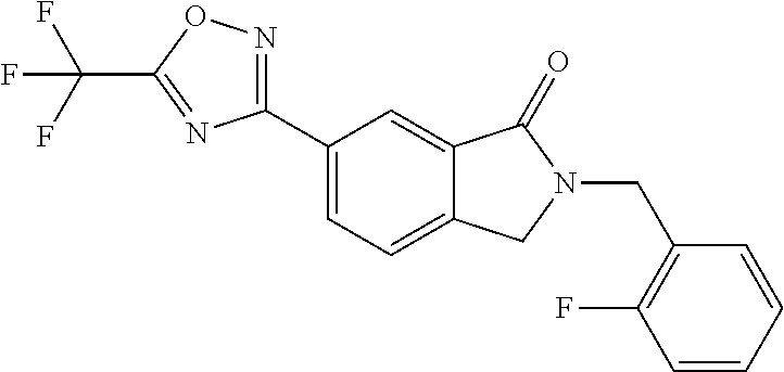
C(N1C(=O)C2=CC(C3=NOC(C(F)(F)F)=N3)=CC=C2C1)C1=C(F)C=CC=C1
